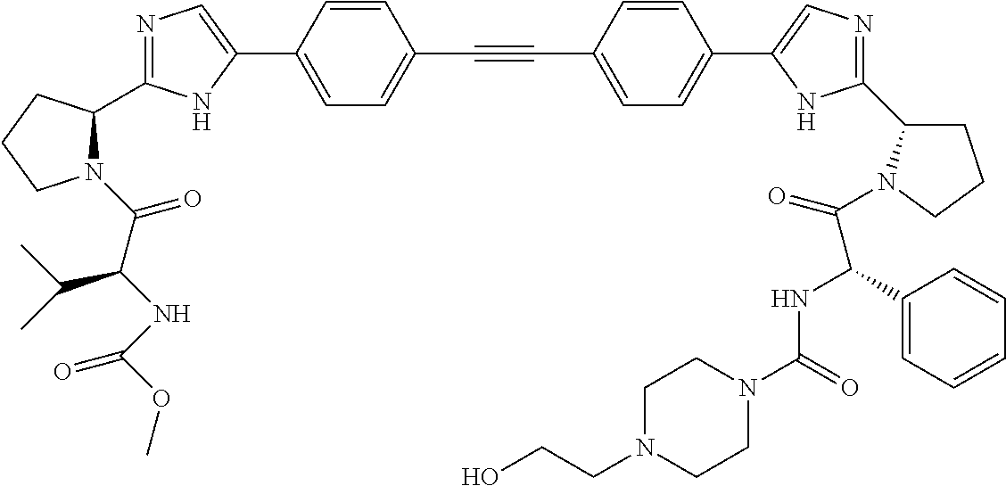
N1=C(C2N(C(C(NC(=O)OC)C(C)C)=O)CCC2)NC(C2=CC=C(C#CC3=CC=C(C4=CN=C(C5CCCN5C(=O)C(C5=CC=CC=C5)NC(=O)N5CCN(CCO)CC5)N4)C=C3)C=C2)=C1
